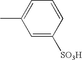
C1=C([SO3H])C=CC=C1C
